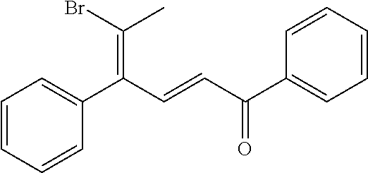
C1=CC=CC(C(C=CC(C2=CC=CC=C2)=O)=C(Br)C)=C1
